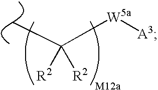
C([W5a][A3])(C)([R2])[R2]
